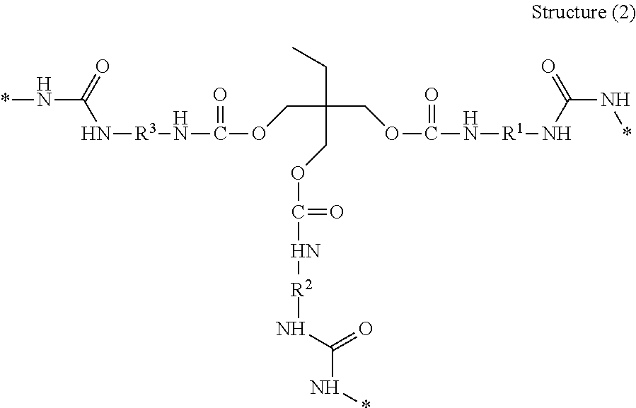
*NC(N[R3]NC(OCC(COC(N[R1]NC(N*)=O)=O)(CC)COC(=O)N[R2]NC(N*)=O)=O)=O
